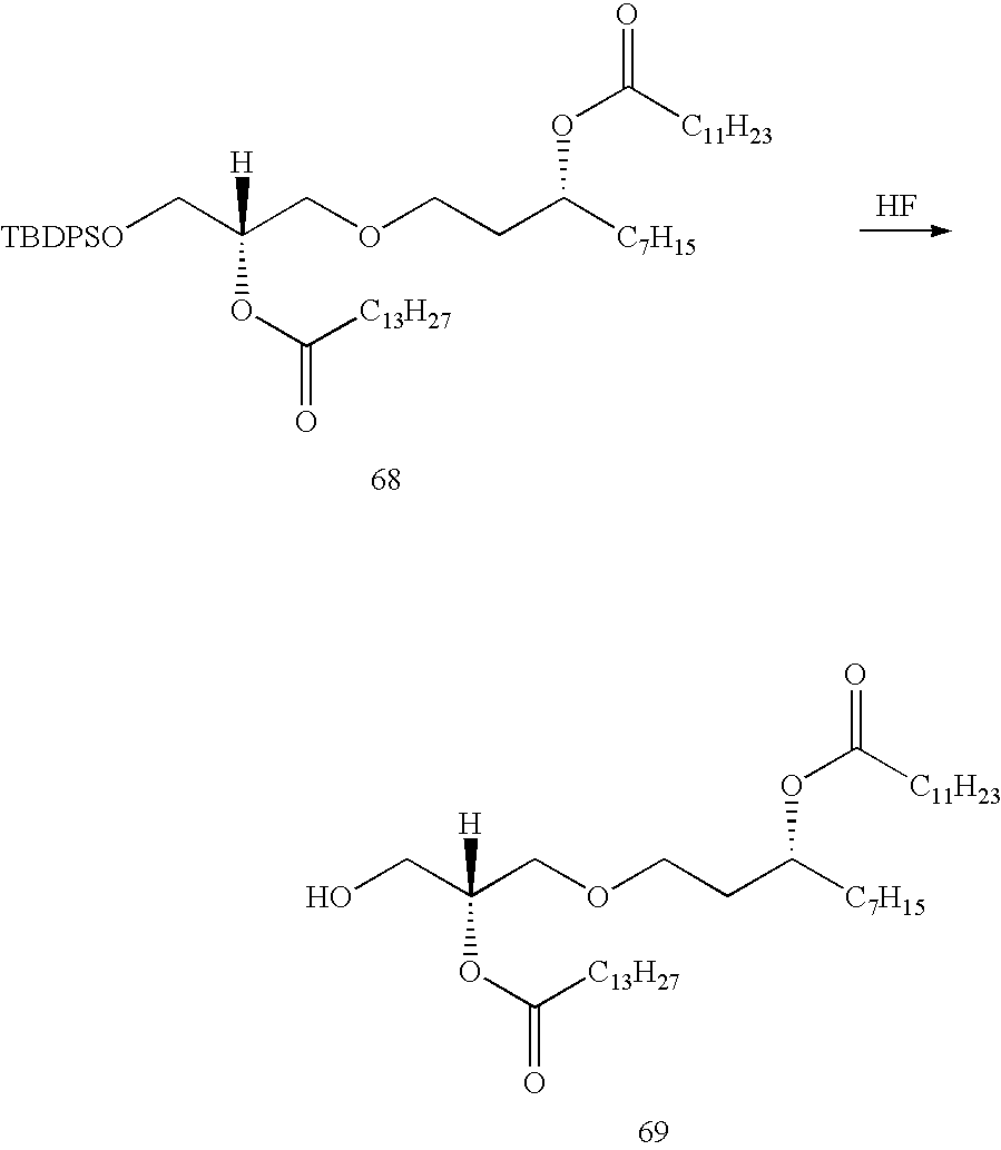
C(COCCC([C7H15])OC(=O)[C11H23])([H])(C[TBDPSO])OC([C13H27])=O.F.C(COCCC([C7H15])OC(=O)[C11H23])([H])(CO)OC([C13H27])=O
